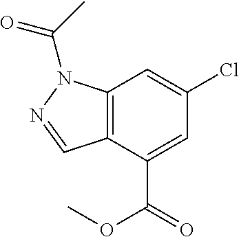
C12=C(C(C(=O)OC)=CC(Cl)=C1)C=NN2C(=O)C
